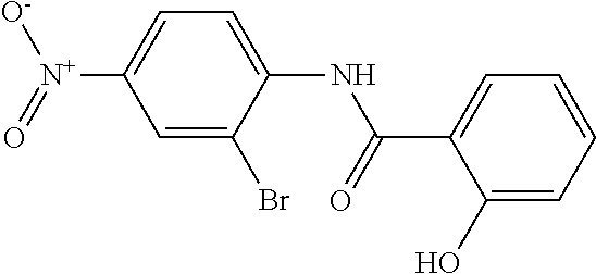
C1=C(Br)C(NC(C2=CC=CC=C2O)=O)=CC=C1[N+]([O-])=O
